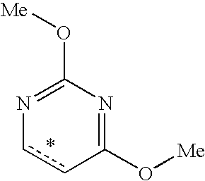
N1=C(O[Me])N=C(O[Me])cc1
